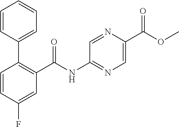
C1=CC(C2=C(C(NC3=NC=C(C(OC)=O)N=C3)=O)C=C(F)C=C2)=CC=C1
